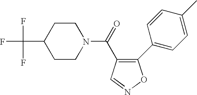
N1(C(=O)C2=C(C3=CC=C(C)C=C3)ON=C2)CCC(C(F)(F)F)CC1
